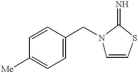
C1=CC([Me])=CC=C1CN1C=CSC1=N
